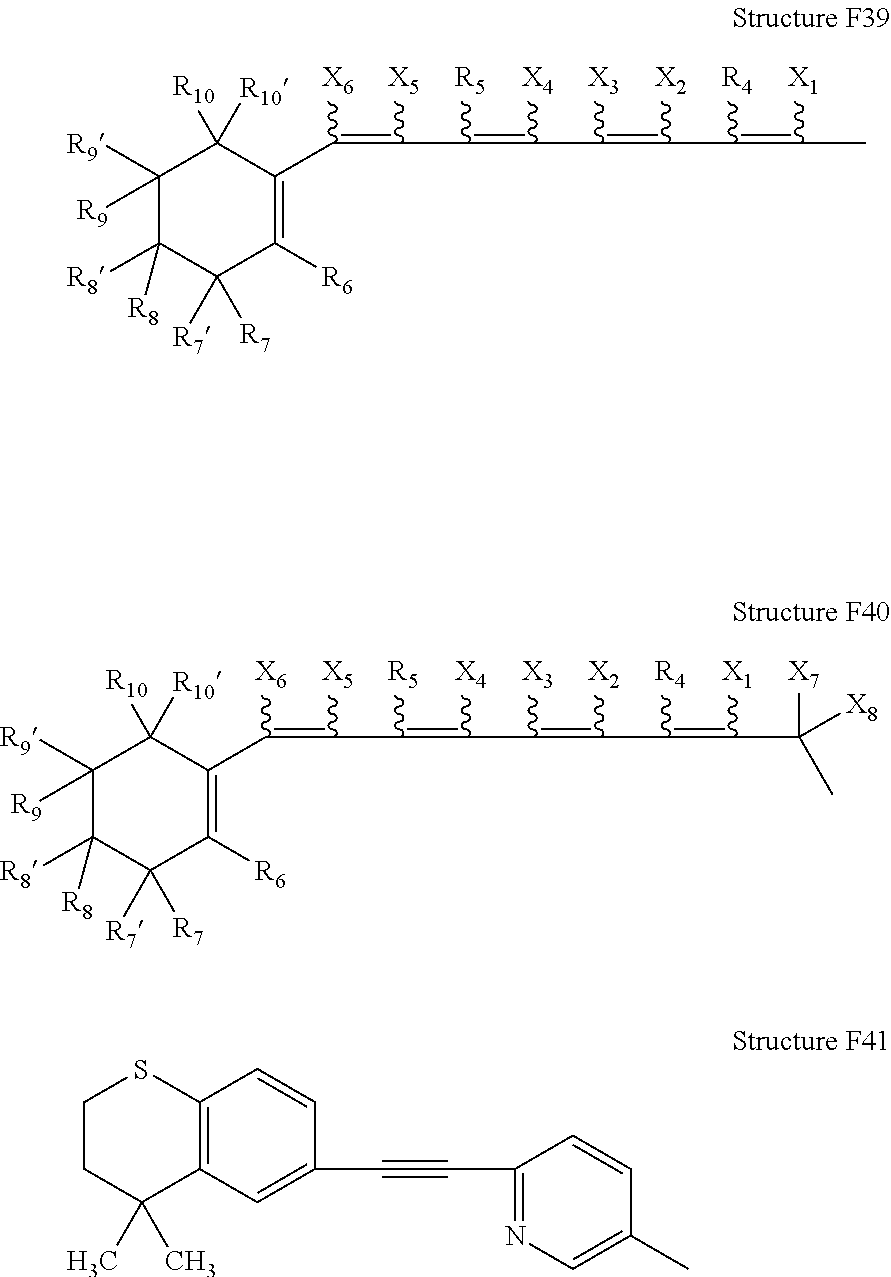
C1([R9])([R9])C([R8])([R8])C([R7])([R7])C([R6])=C(C(=C(C(=C(C(=C(C(=C(C)[X1])[R4])[X2])[X3])[X4])[R5])[X5])[X6])C1([R10])[R10].C12=C(C=C(C#CC3=NC=C(C)C=C3)C=C1)C(C)(C)CCS2.C1([R9])([R9])C([R8])([R8])C([R7])([R7])C([R6])=C(C(=C(C(=C(C(=C(C(=C(C([X7])([X8])C)[X1])[R4])[X2])[X3])[X4])[R5])[X5])[X6])C1([R10])[R10]
